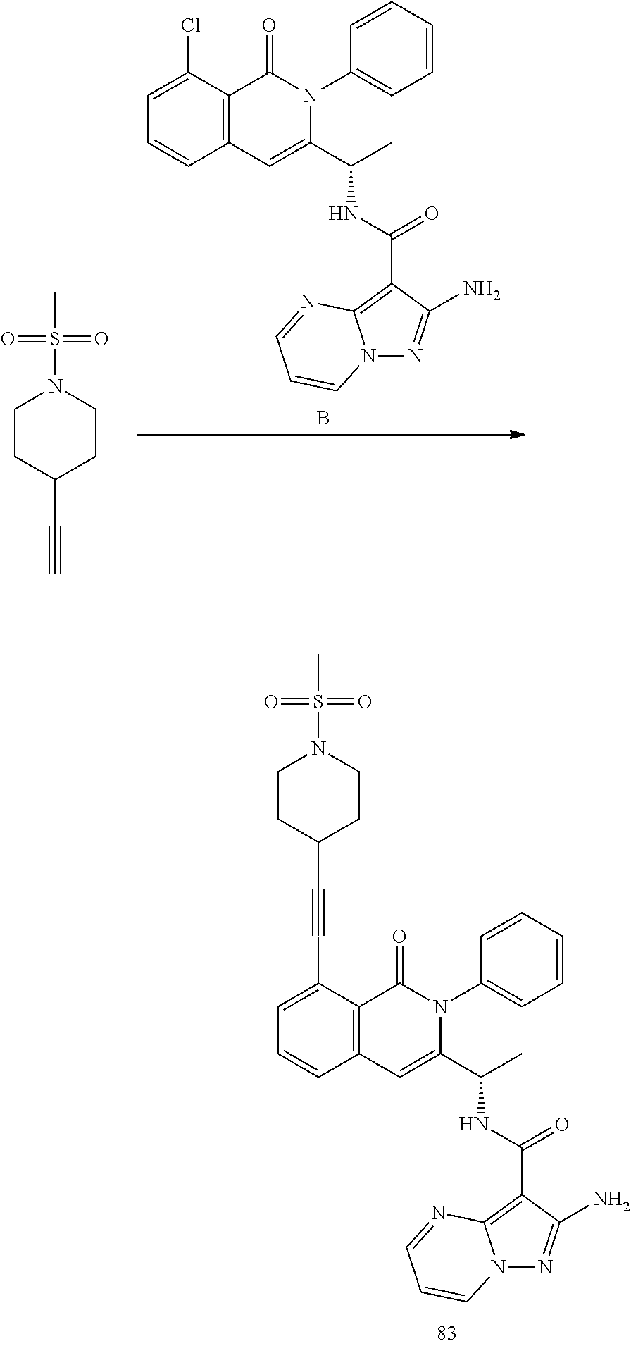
B.C12=C(C(Cl)=CC=C1)C(=O)N(C1=CC=CC=C1)C(C(C)NC(=O)C1=C3N(N=C1N)C=CC=N3)=C2.C1CC(C#C)CCN1S(=O)(C)=O.C12=C(C(C#CC3CCN(S(=O)(C)=O)CC3)=CC=C1)C(=O)N(C1=CC=CC=C1)C(C(C)NC(=O)C1=C3N(N=C1N)C=CC=N3)=C2
